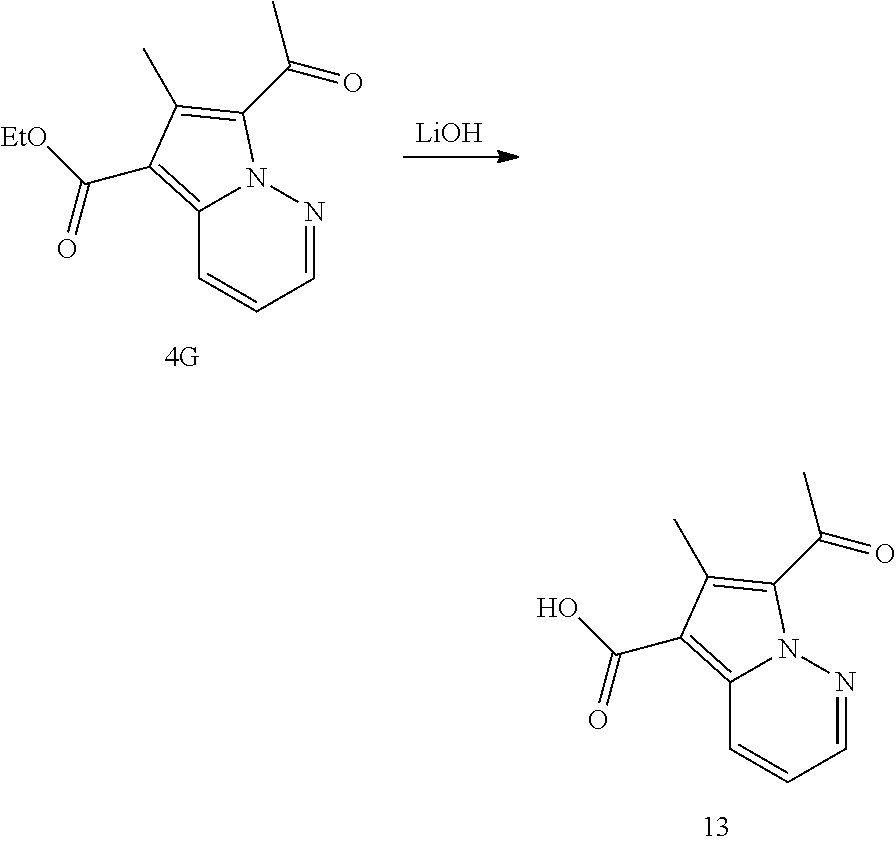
C12=C(C(=O)O)C(C)=C(C(C)=O)N1N=CC=C2.[LiOH].C12=C(C(=O)[EtO])C(C)=C(C(C)=O)N1N=CC=C2
